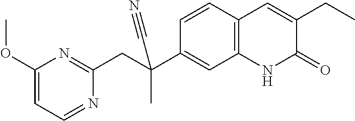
C(C1=NC(OC)=CC=N1)C(C)(C1=CC2=C(C=C1)C=C(CC)C(=O)N2)C#N
